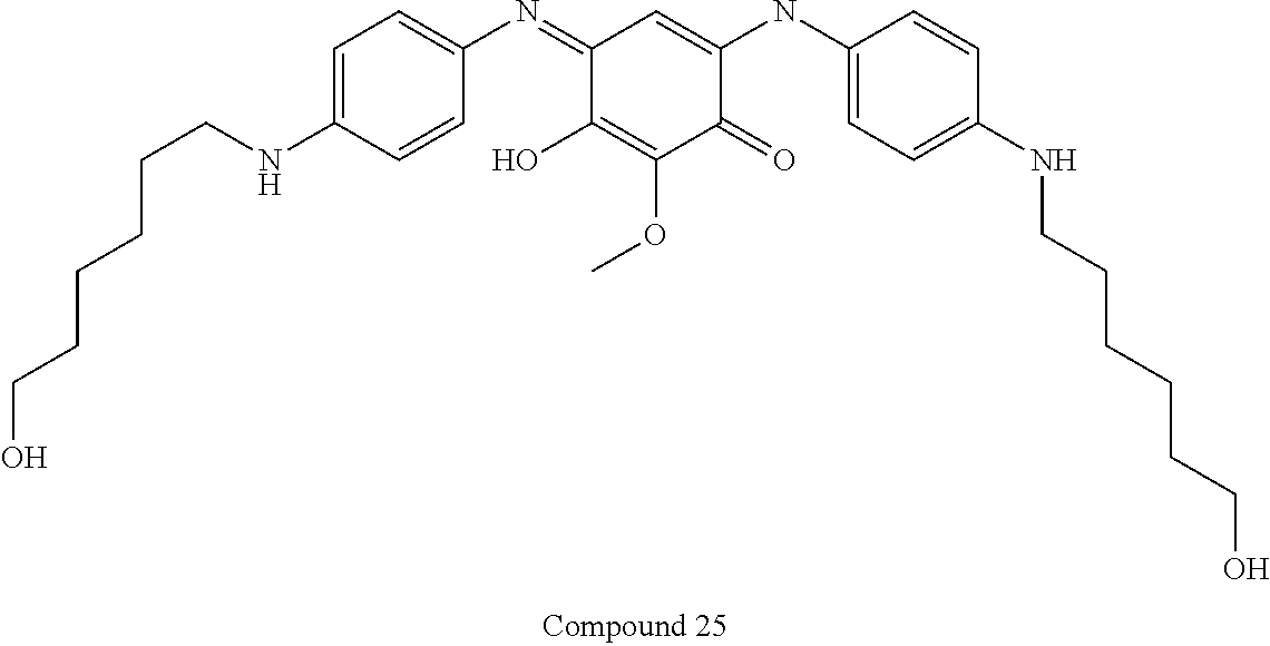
C1=C(NCCCCCCO)C=CC(N=C2C(O)=C(OC)C(=O)C(NC3=CC=C(NCCCCCCO)C=C3)=C2)=C1
